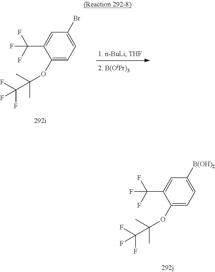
C1(OC(C)(C)C(F)(F)F)=CC=C([B(OH)2])C=C1C(F)(F)F.C1(OC(C)(C)C(F)(F)F)=CC=C(Br)C=C1C(F)(F)F
